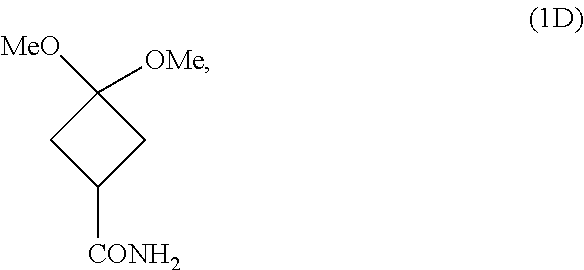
C1([CONH2])CC([MeO])([OMe])C1
